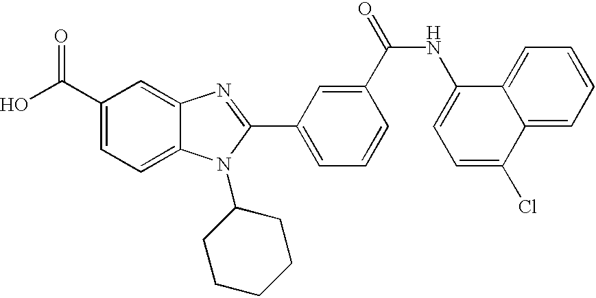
OC(C1=CC=C2C(=C1)N=C(C1=CC=CC(C(=O)NC3=CC=C(Cl)C4=CC=CC=C34)=C1)N2C1CCCCC1)=O
